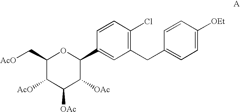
C1=CC(CC2=C(Cl)C=CC(C3C([OAc])C([OAc])C([AcO])C(C[AcO])O3)=C2)=CC=C1[OEt]
